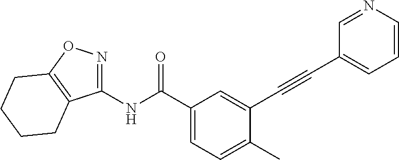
C1(C)=CC=C(C(NC2=NOC3=C2CCCC3)=O)C=C1C#CC1=CC=CN=C1
